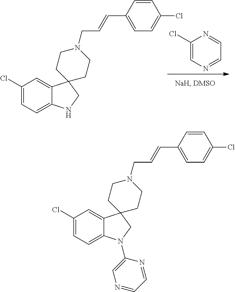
C1(Cl)=CN=CC=N1.C1(Cl)=CC=C2C(=C1)C1(CN2)CCN(CC=CC2=CC=C(Cl)C=C2)CC1.C1(Cl)=CC=C2C(=C1)C1(CN2C2=CN=CC=N2)CCN(CC=CC2=CC=C(Cl)C=C2)CC1
